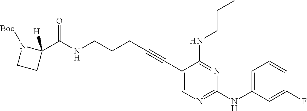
N(CCCC#CC1=CN=C(NC2=CC=CC(F)=C2)N=C1NCCC)C(=O)C1([H])N([Boc])CC1
